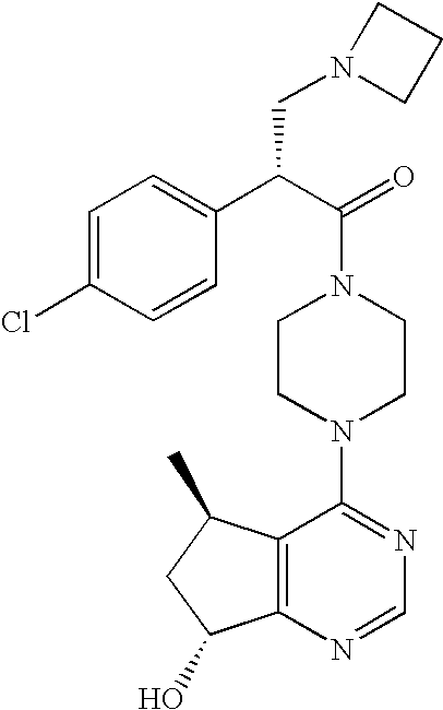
C(N1CCN(C2=NC=NC3=C2C(C)CC3O)CC1)(C(C1=CC=C(Cl)C=C1)CN1CCC1)=O
